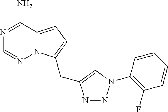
N1=C(N)C2=CC=C(CC3=CN(C4=C(F)C=CC=C4)N=N3)N2N=C1
